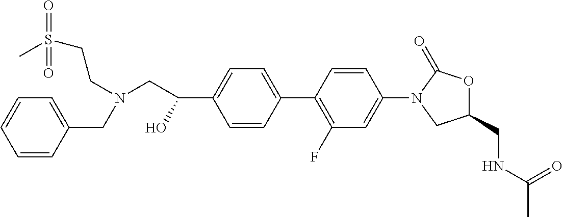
N(CC(C1=CC=C(C2=C(F)C=C(N3CC(CNC(=O)C)OC3=O)C=C2)C=C1)O)(CC1=CC=CC=C1)CCS(=O)(=O)C
